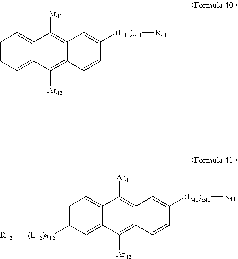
C1=CC=C2C(=C1)C([Ar41])=C1C(=C2[Ar42])C=CC([(L41)a41][R41])=C1.C1=C([(L42)a42][R42])C=C2C(=C1)C([Ar41])=C1C(=C2[Ar42])C=CC([(L41)a41][R41])=C1
